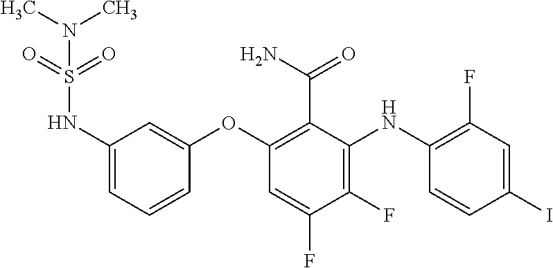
N(C1=CC=CC(OC2=C(C(=O)N)C(NC3=C(F)C=C(I)C=C3)=C(F)C(F)=C2)=C1)S(=O)(=O)N(C)C
